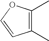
C1(C)=C(C)C=CO1
